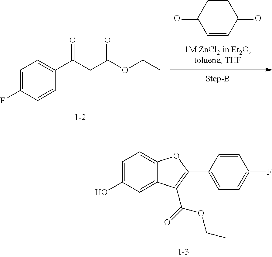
C1=C(O)C=C2C(=C1)OC(C1=CC=C(F)C=C1)=C2C(=O)OCC.C1=CC(=O)C=CC1=O.C1=C(F)C=CC(C(CC(OCC)=O)=O)=C1
